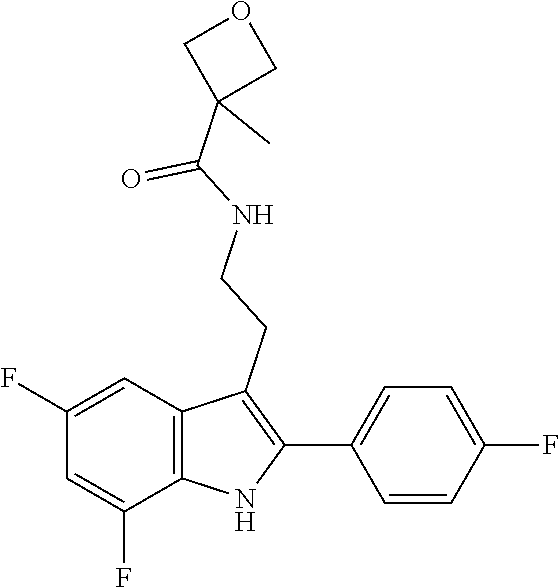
O=C(C1(C)COC1)NCCC1=C(C2=CC=C(F)C=C2)NC2=C1C=C(F)C=C2F
